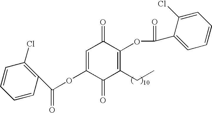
C1=CC(Cl)=C(C(OC2=CC(=O)C(OC(C3=CC=CC=C3Cl)=O)=C(CC)C2=O)=O)C=C1
